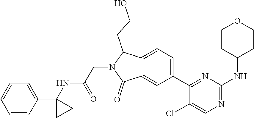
C12=CC(C3=NC(NC4CCOCC4)=NC=C3Cl)=CC=C1C(CCO)N(CC(NC1(C3=CC=CC=C3)CC1)=O)C2=O
